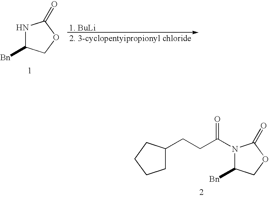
N1(C(CCC2CCCC2)=O)C([Bn])COC1=O.N1C([Bn])COC1=O.[1. BuLi].[2. 3-cyclopentyipropionyl chloride]
